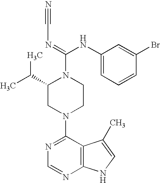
C1(N2CCN(C(=NC#N)NC3=CC=CC(Br)=C3)C(C(C)C)C2)=NC=NC2=C1C(C)=CN2
